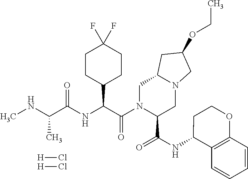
C1CC(C(C(N2C(C(NC3C4=C(OCC3)C=CC=C4)=O)CN3C(C2)CC(OCC)C3)=O)NC(C(NC)C)=O)CCC1(F)F.[H]Cl.[H]Cl
